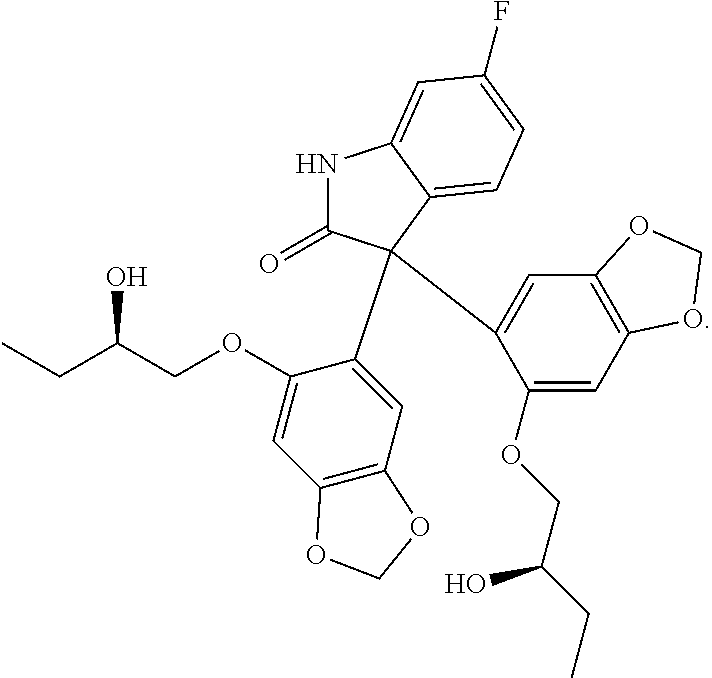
C1(OCC(CC)O)=CC2=C(C=C1C1(C3=CC4=C(C=C3OCC(CC)O)OCO4)C(=O)NC3=CC(F)=CC=C31)OCO2
